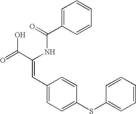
C1=C(C(=O)NC(C(=O)O)=CC2=CC=C(SC3=CC=CC=C3)C=C2)C=CC=C1
